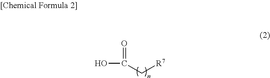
C(C[R7])(O)=O
